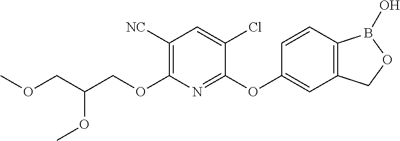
C1([NC])=C(OCC(COC)OC)N=C(OC2=CC3=C(C=C2)B(O)OC3)C(Cl)=C1
